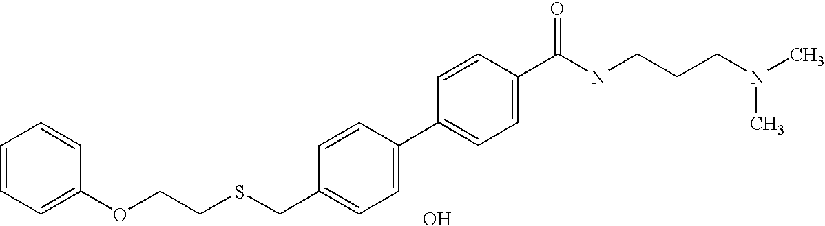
C1=CC=C(OCCSCC2=CC=C(C3=CC=C(C(NCCCN(C)C)=O)C=C3)C=C2)C=C1.O
